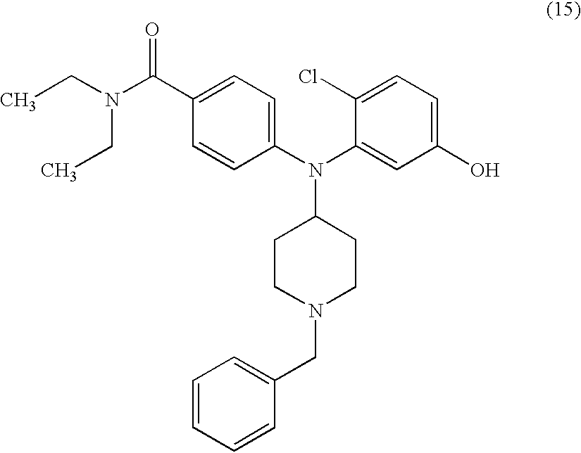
C1=CC(N(C2=CC(O)=CC=C2Cl)C2CCN(CC3=CC=CC=C3)CC2)=CC=C1C(N(CC)CC)=O
